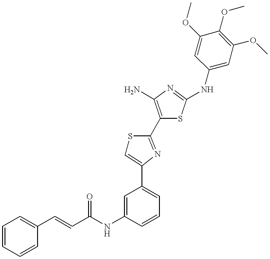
C(=CC1=CC=CC=C1)C(NC1=CC(C2=CSC(C3=C(N)N=C(NC4=CC(OC)=C(OC)C(OC)=C4)S3)=N2)=CC=C1)=O
